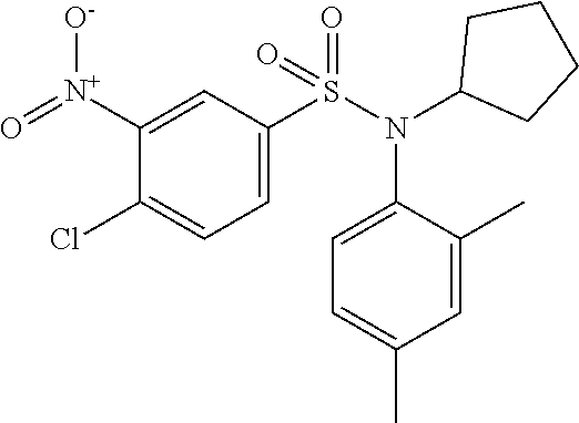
C1=C([N+](=O)[O-])C(Cl)=CC=C1S(N(C1=CC=C(C)C=C1C)C1CCCC1)(=O)=O
